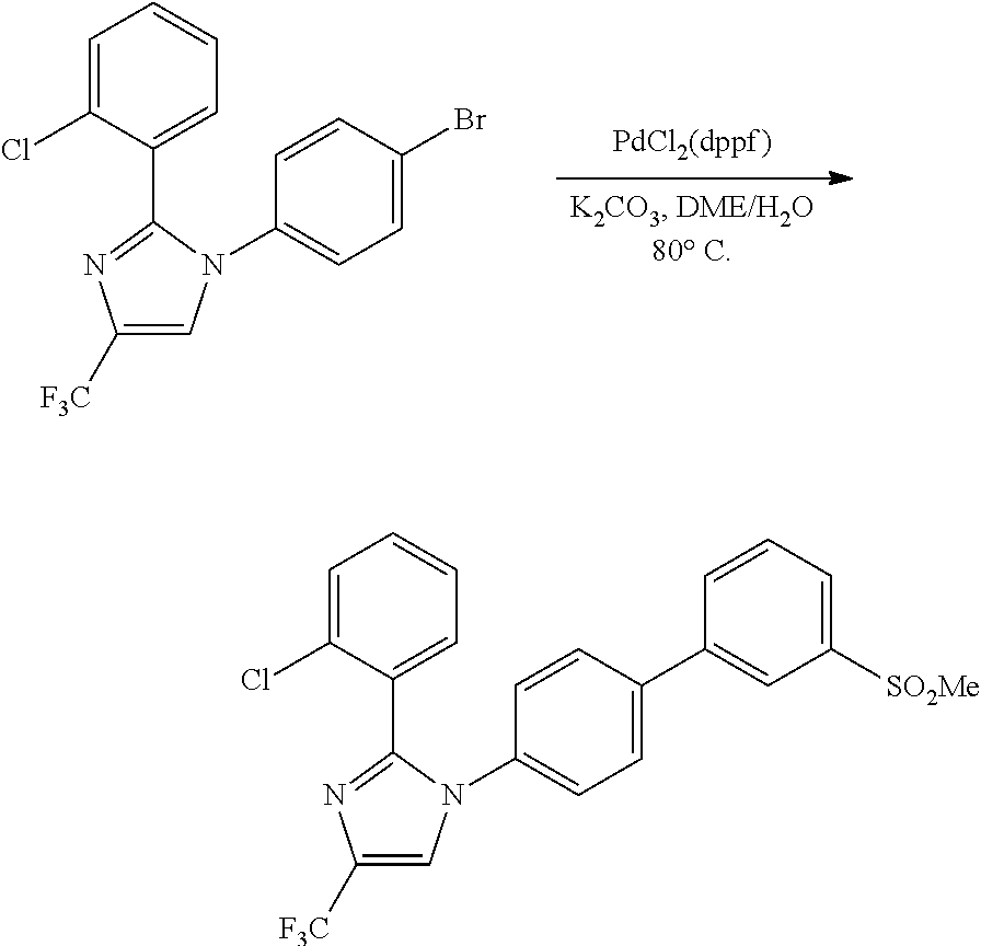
C1=C(Cl)C(C2=NC([F3C])=CN2C2=CC=C(C3=CC([SO2Me])=CC=C3)C=C2)=CC=C1.C1=C(Cl)C(C2=NC([F3C])=CN2C2=CC=C(Br)C=C2)=CC=C1
